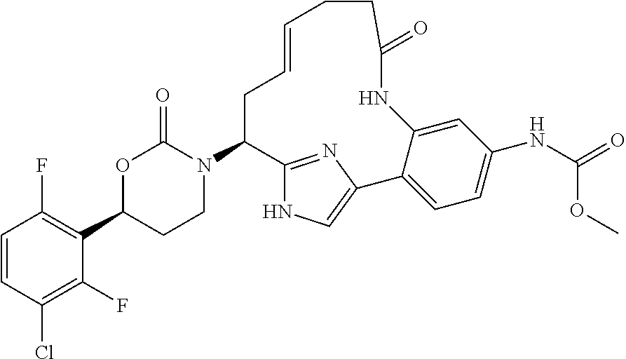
C1=CC(Cl)=C(F)C(C2CCN(C3C4=NC(=CN4)C4=CC=C(NC(=O)OC)C=C4NC(=O)CCC=CC3)C(=O)O2)=C1F
